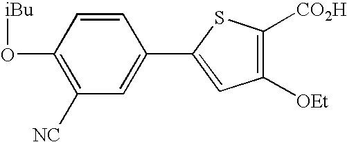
C1(O[iBu])=C([NC])C=C(C2=CC([OEt])=C([CO2H])S2)C=C1
